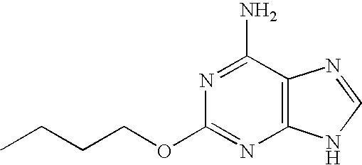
CCCCOC1=NC2=C(C(N)=N1)N=CN2
